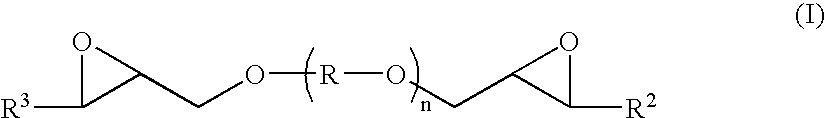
[R3]C1C(CO[R]OCC2C([R2])O2)O1
